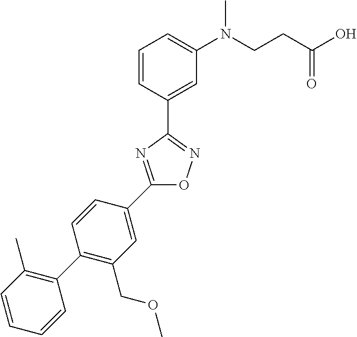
C1(C2=CC(COC)=C(C3=C(C)C=CC=C3)C=C2)=NC(C2=CC(N(C)CCC(O)=O)=CC=C2)=NO1
